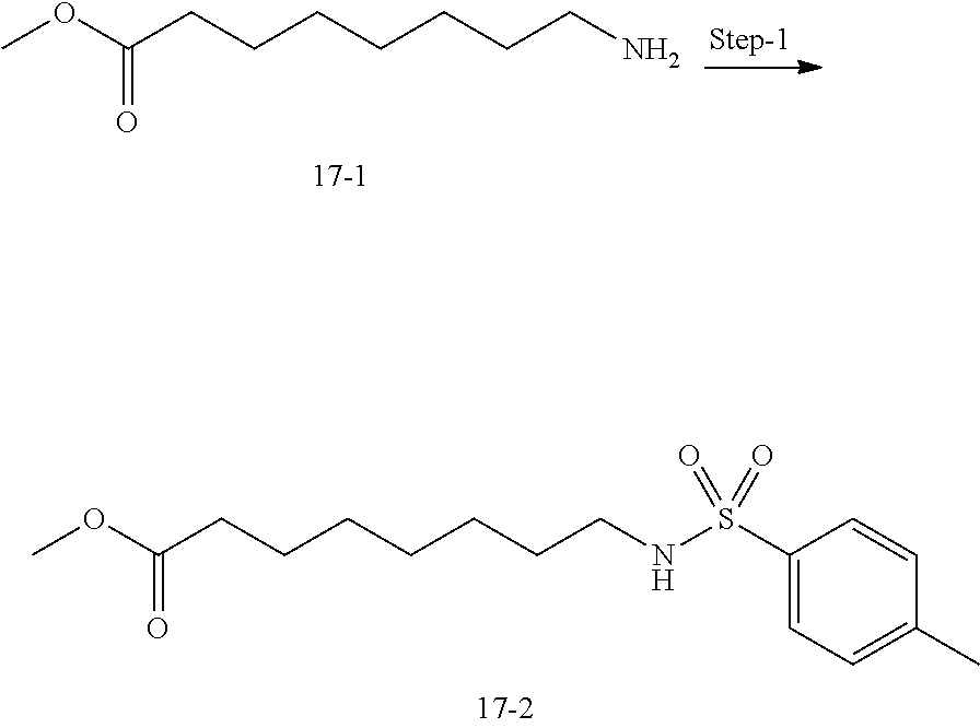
COC(CCCCCCCN)=O.COC(CCCCCCCNS(C1=CC=C(C)C=C1)(=O)=O)=O
